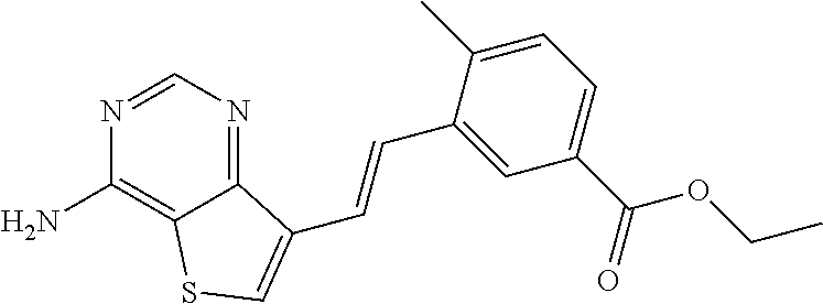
N1=CN=C2C(=C1N)SC=C2C=CC1=CC(C(=O)OCC)=CC=C1C
